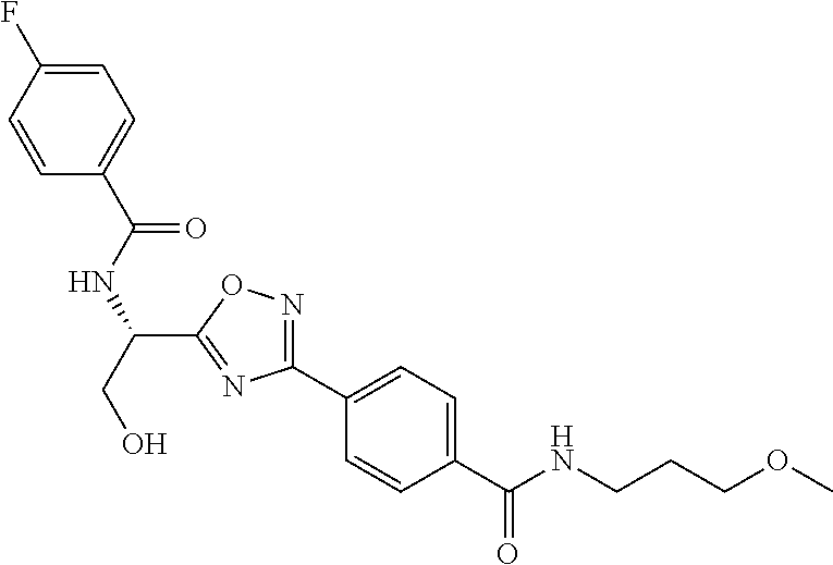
C1=C(F)C=CC(C(NC(CO)C2=NC(C3=CC=C(C(NCCCOC)=O)C=C3)=NO2)=O)=C1
